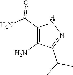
N1C(C(N)=O)=C(N)C(C(C)C)=N1
